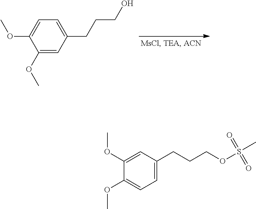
C(CCC1=CC=C(OC)C(OC)=C1)O.C1=C(CCCOS(C)(=O)=O)C=C(OC)C(OC)=C1
